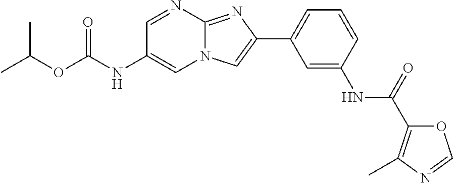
C1=NC2=NC(C3=CC=CC(NC(=O)C4=C(C)N=CO4)=C3)=CN2C=C1NC(OC(C)C)=O
